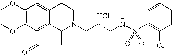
Cl.C12=C3C(OC)=C(OC)C=C1CCN(CCCNS(C1=C(Cl)C=CC=C1)(=O)=O)C2CC3=O
